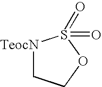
[TeocN]1CCOS1(=O)=O
